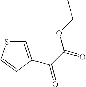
C1=C(C(C(=O)OCC)=O)C=CS1
